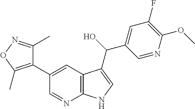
C1(C2=CC3=C(N=C2)NC=C3C(C2=CC(F)=C(OC)N=C2)O)=C(C)ON=C1C
